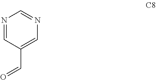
N1=CC(C=O)=CN=C1
